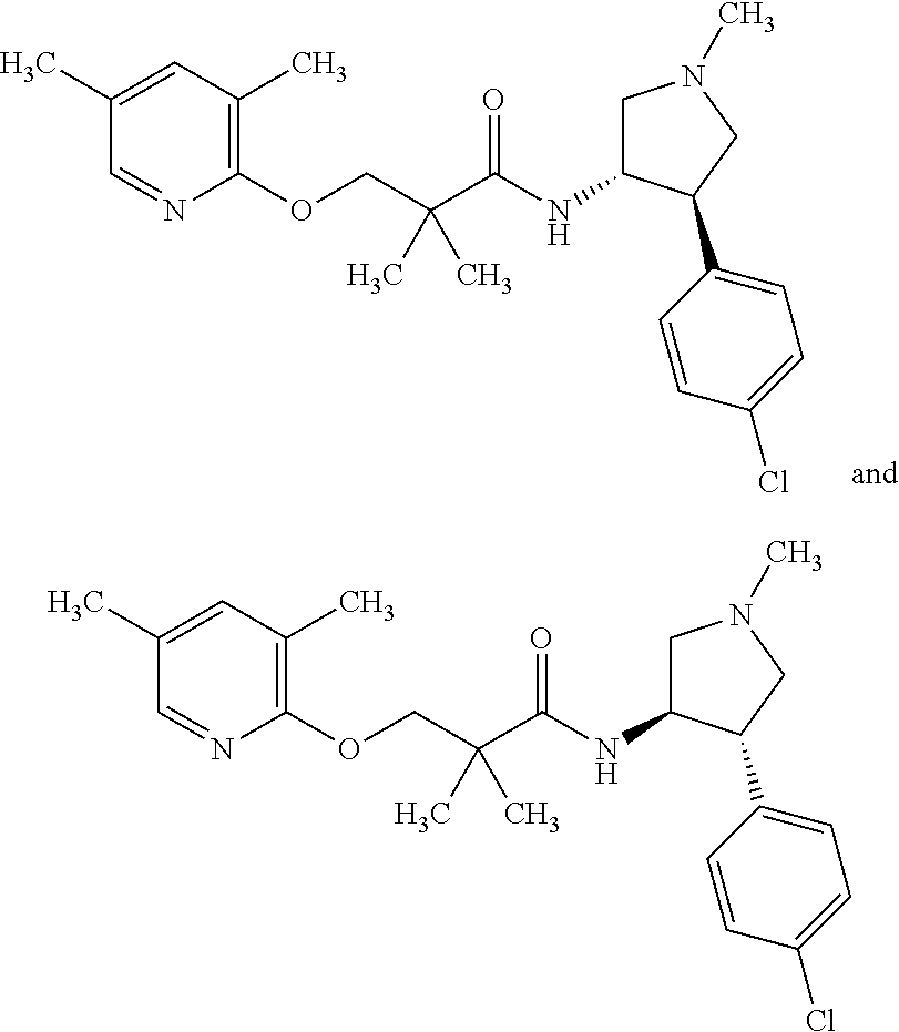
C1(C)=CC(C)=C(OCC(C(NC2CN(C)CC2C2=CC=C(Cl)C=C2)=O)(C)C)N=C1.C1(C)=CC(C)=C(OCC(C(NC2CN(C)CC2C2=CC=C(Cl)C=C2)=O)(C)C)N=C1
